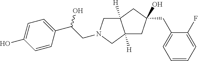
C(C(O)C1=CC=C(O)C=C1)N1CC2([H])C([H])(C1)CC(CC1=CC=CC=C1F)(O)C2
